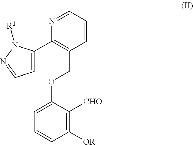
C1([OR])=C([CHO])C(OCC2=C(C3=CC=NN3[R1])N=CC=C2)=CC=C1
